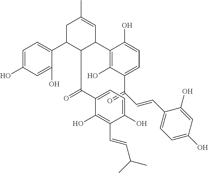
C(C1=CC=C(O)C(C2C(C(C3=CC=C(O)C(C=CC(C)C)=C3O)=O)C(C3=CC=C(O)C=C3O)CC(C)=C2)=C1O)(C=CC1=CC=C(O)C=C1O)=O
